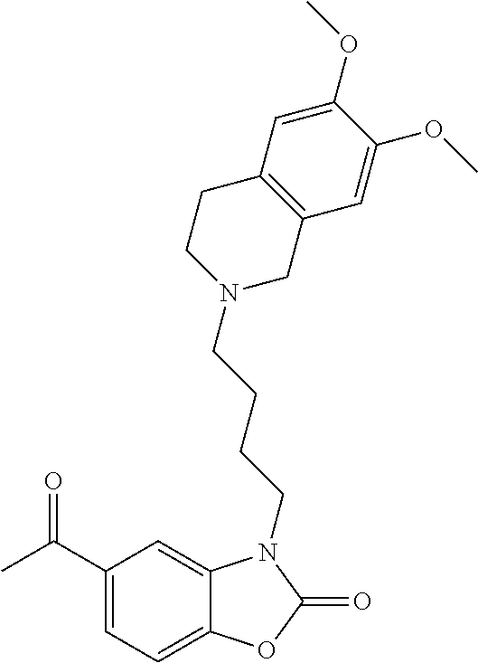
C1(C(C)=O)=CC=C2C(=C1)N(CCCCN1CC3=C(CC1)C=C(OC)C(OC)=C3)C(=O)O2
